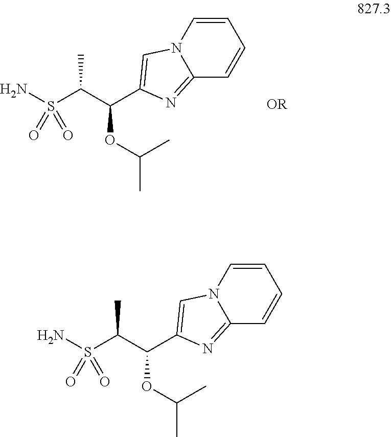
C(S(N)(=O)=O)(C(C1=CN2C=CC=CC2=N1)OC(C)C)C.C(S(N)(=O)=O)(C(C1=CN2C=CC=CC2=N1)OC(C)C)C
